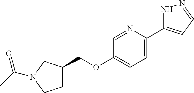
C1(COC2=CC=C(C3=CC=NN3)N=C2)CCN(C(C)=O)C1
